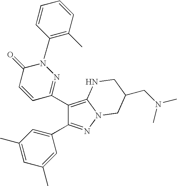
C1(N2C(=O)C=CC(C3=C4N(N=C3C3=CC(C)=CC(C)=C3)CC(CN(C)C)CN4)=N2)=C(C)C=CC=C1
